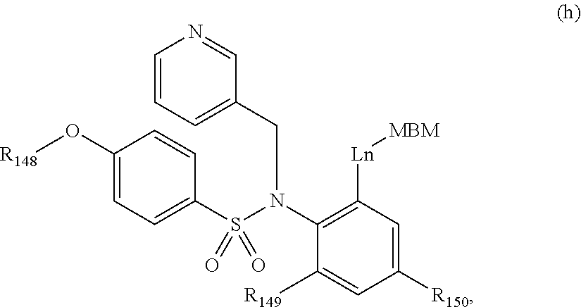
[R148]OC1=CC=C(S(N(CC2=CC=CN=C2)C2=C([Ln][MBM])C=C([R150])C=C2[R149])(=O)=O)C=C1
